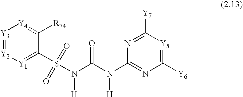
[Y3]1=[Y2][Y1]=C(S(=O)(=O)N(C(N(C2=NC([Y6])=[Y5]C([Y7])=N2)[H])=O)[H])C([R74])=[Y4]1
